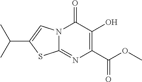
N12C(=NC(C(OC)=O)=C(O)C1=O)SC(C(C)C)=C2
